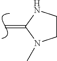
C=C1N(C)CCN1
